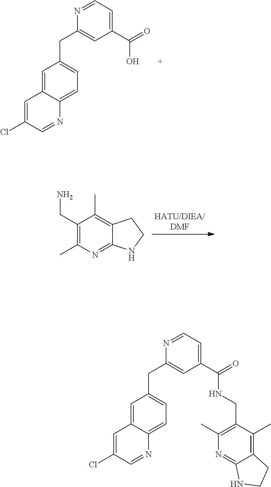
C1=C2C(=CC=C1CC1=CC(C(=O)O)=CC=N1)N=CC(Cl)=C2.C1(CN)=C(C)N=C2C(=C1C)CCN2.C1=C2C(=CC=C1CC1=CC(C(=O)NCC3=C(C)N=C4C(=C3C)CCN4)=CC=N1)N=CC(Cl)=C2
